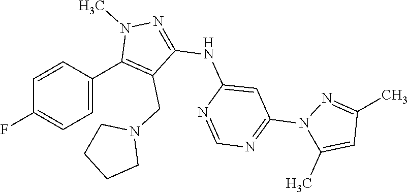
C1=CC(C2=C(CN3CCCC3)C(NC3=CC(N4C(C)=CC(C)=N4)=NC=N3)=NN2C)=CC=C1F
